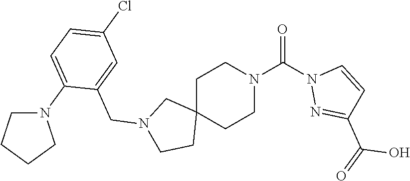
C1C2(CCN(C(N3N=C(C(=O)O)C=C3)=O)C1)CN(CC1=CC(Cl)=CC=C1N1CCCC1)CC2
